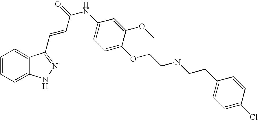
C1=CC=C2C(=C1)C(C=CC(NC1=CC=C(OCCNCCC3=CC=C(Cl)C=C3)C(OC)=C1)=O)=NN2
